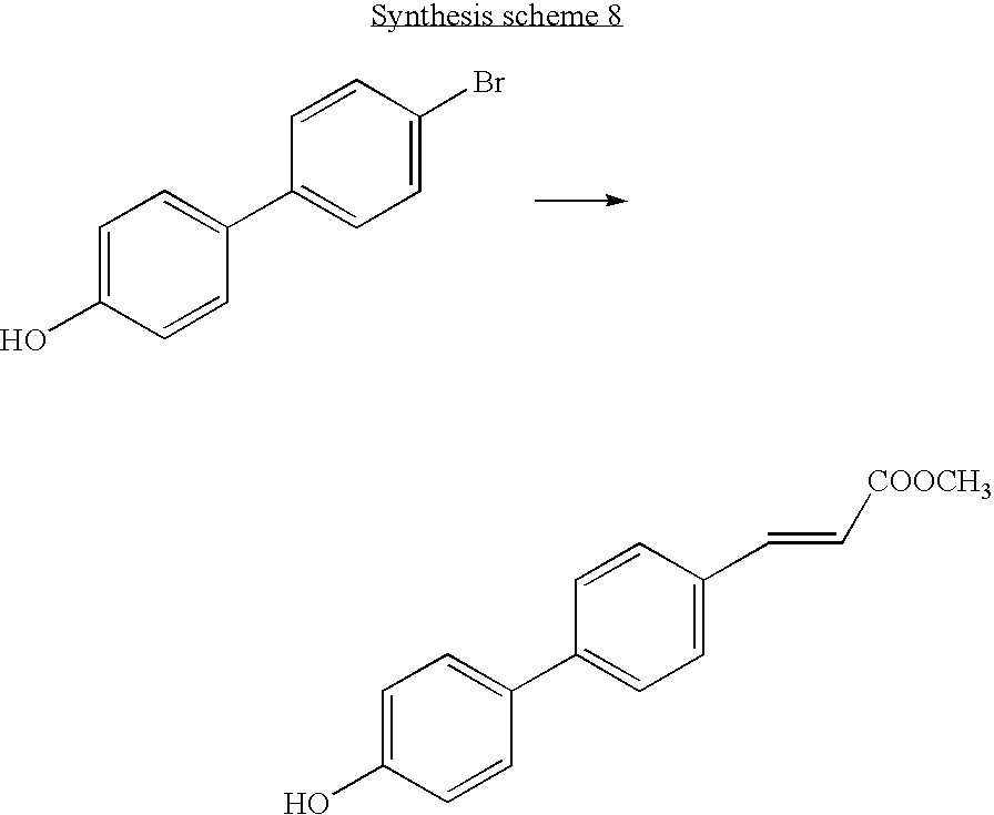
C1=C(O)C=CC(C2=CC=C(Br)C=C2)=C1.C1=C(O)C=CC(C2=CC=C(C=C[COOCH3])C=C2)=C1
